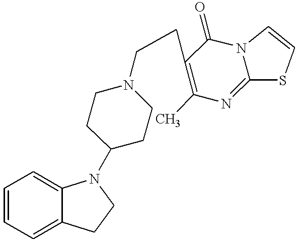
C1=CC=C2C(=C1)N(C1CCN(CCC3=C(C)N=C4N(C3=O)C=CS4)CC1)CC2
